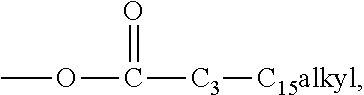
O(C)C(=O)[C3][C15alkyl]
